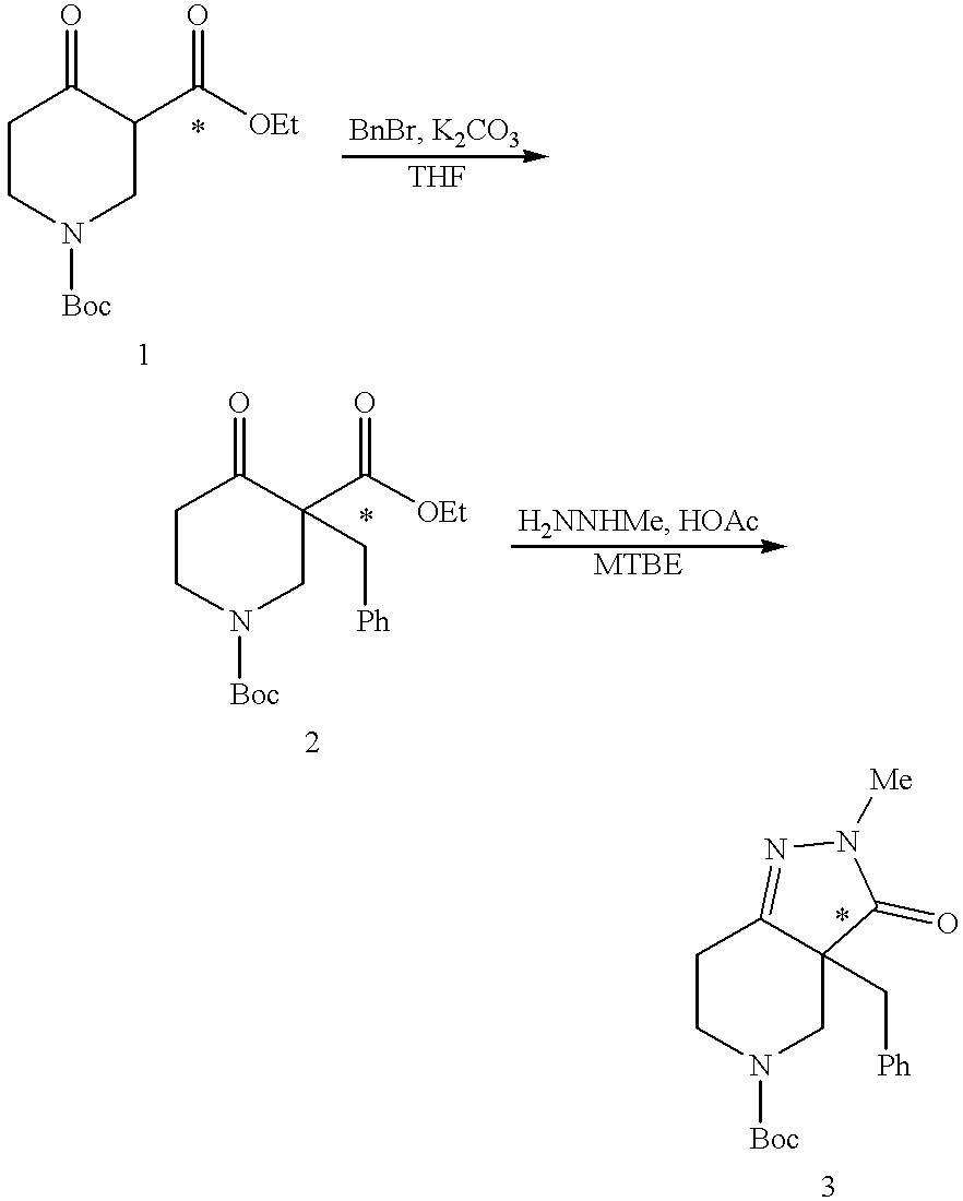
C1CN([Boc])CC(C([OEt])=O)C1=O.C1CN([Boc])CC(C([OEt])=O)(C[Ph])C1=O.C1CN([Boc])CC2(C[Ph])C1=NN([Me])C2=O
